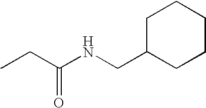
C1(CNC(CC)=O)CCCCC1
